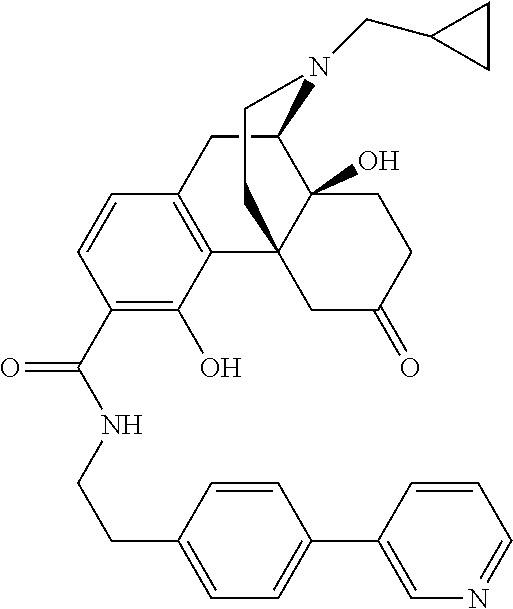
C1(C(NCCC2=CC=C(C3=CN=CC=C3)C=C2)=O)=C(O)C2=C(C=C1)CC1C3(O)C2(CC(=O)CC3)CCN1CC1CC1
